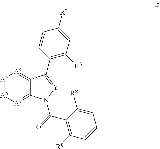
[A5]1=[A6][A7]=C2C(=[A4]1)C(C1=C([R3])C=C([R2])C=C1)=[Y]N2C(=O)C1=C([R8])C=CC=C1[R8]
